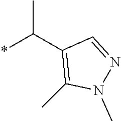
*C(C1=C(C)N(C)N=C1)C
